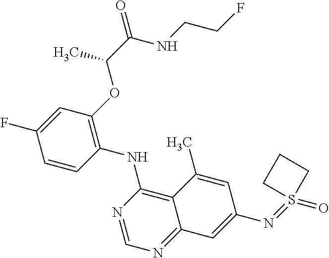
C1=CC(NC2=C3C(=NC=N2)C=C(N=S2(=O)CCC2)C=C3C)=C(OC(C(NCCF)=O)C)C=C1F
